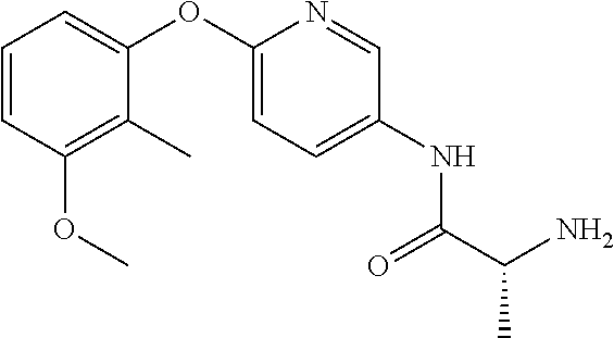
C1=CC(OC)=C(C)C(OC2=CC=C(NC(C(N)C)=O)C=N2)=C1
